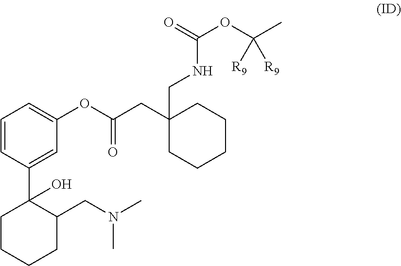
C1=CC(C2(O)CCCCC2CN(C)C)=CC(OC(CC2(CNC(OC(C)([R9])[R9])=O)CCCCC2)=O)=C1
